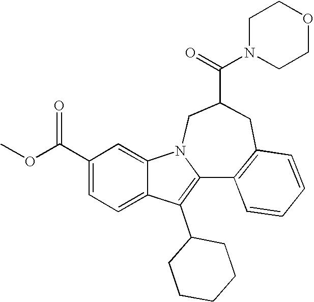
C1(C(OC)=O)=CC=C2C(=C1)N1C(=C2C2CCCCC2)C2=C(CC(C(=O)N3CCOCC3)C1)C=CC=C2
